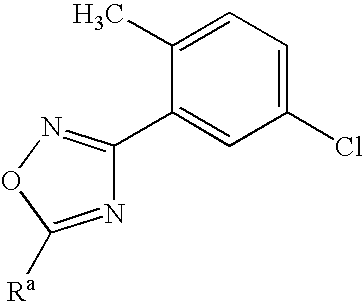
C1(C2=NOC([Ra])=N2)=CC(Cl)=CC=C1C
